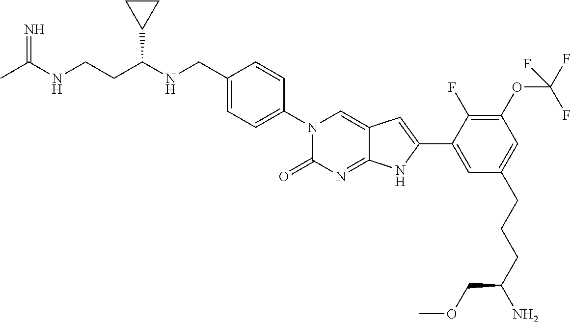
CC(NCCC(NCC1=CC=C(N2C(=O)N=C3C(=C2)C=C(C2=CC(CCCC(N)COC)=CC(OC(F)(F)F)=C2F)N3)C=C1)C1CC1)=N
